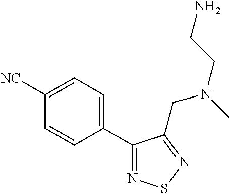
C1(C2=NSN=C2CN(CCN)C)=CC=C([NC])C=C1
